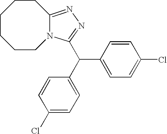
C1CCCN2C(=NN=C2C(C2=CC=C(Cl)C=C2)C2=CC=C(Cl)C=C2)CC1
